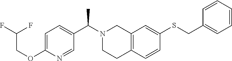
C1=C(OCC(F)F)N=CC(C(N2CCC3=C(C2)C=C(SCC2=CC=CC=C2)C=C3)C)=C1
